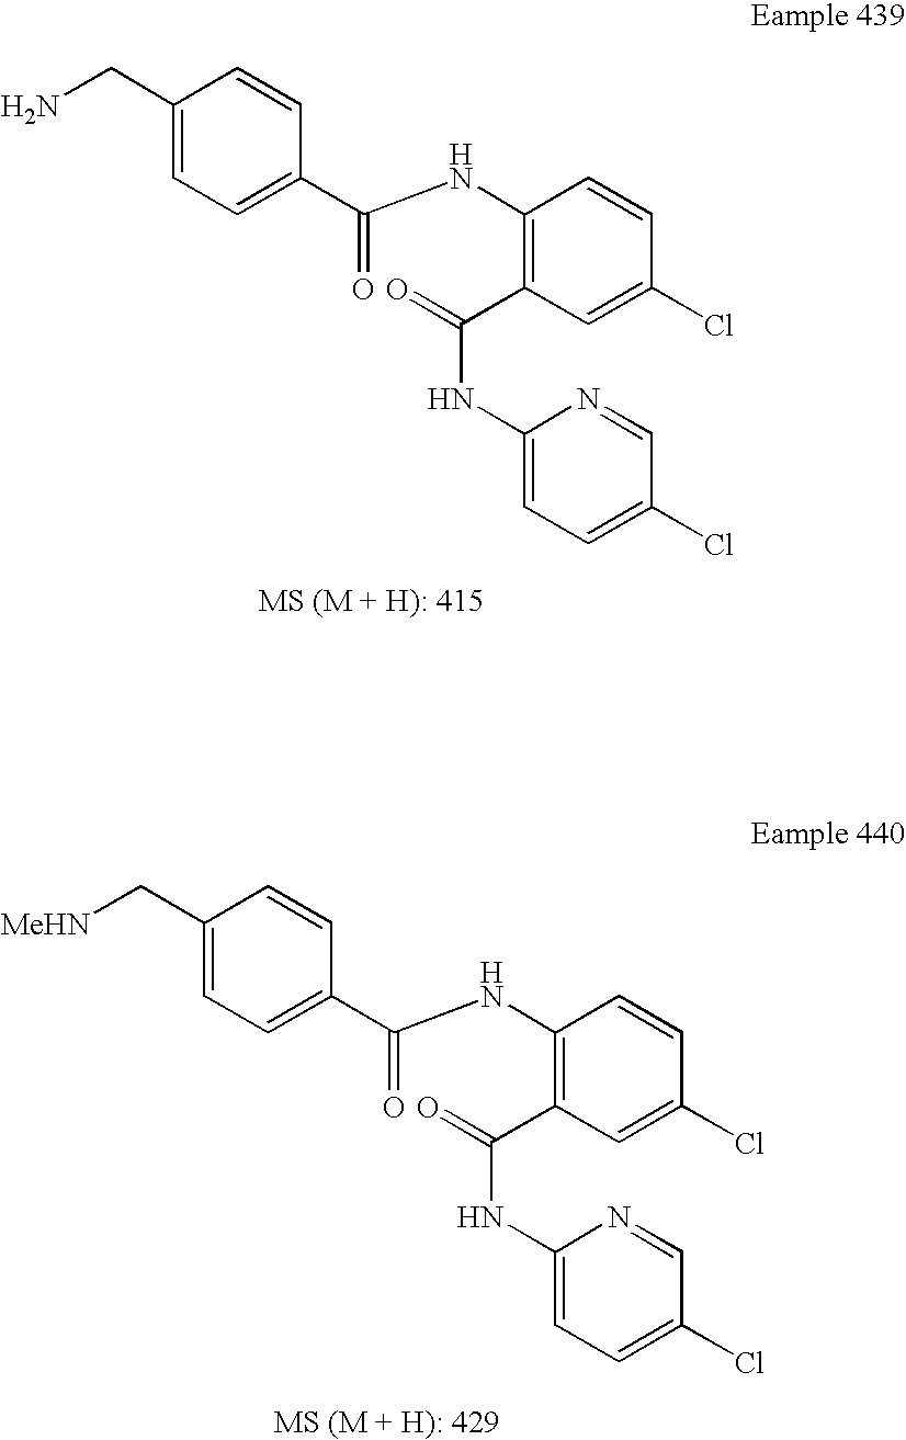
C(C1=CC=C(C(NC2=C(C(NC3=CC=C(Cl)C=N3)=O)C=C(Cl)C=C2)=O)C=C1)N.C1(C[MeHN])=CC=C(C(NC2=C(C(NC3=CC=C(Cl)C=N3)=O)C=C(Cl)C=C2)=O)C=C1
